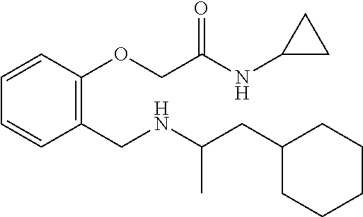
C1(CC(NCC2=C(OCC(NC3CC3)=O)C=CC=C2)C)CCCCC1
